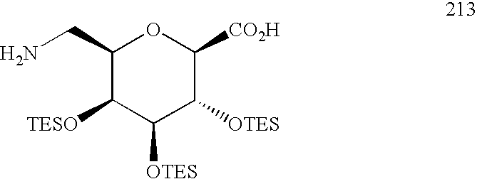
C1(CN)C([TESO])C([OTES])C([OTES])C([CO2H])O1
